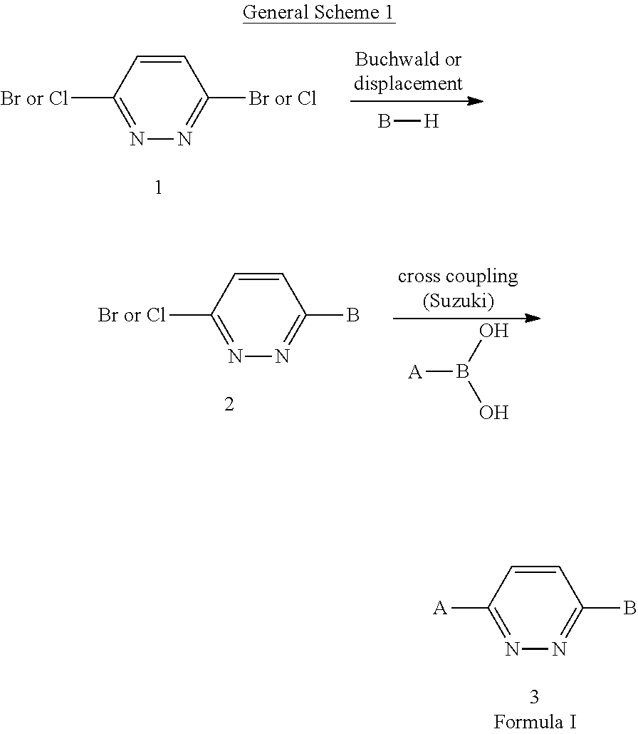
C1=CC([Br or Cl])=NN=C1[Br or Cl].B[H].[A]B(O)O.C1=CC([Br or Cl])=NN=C1B.C1=CC([A])=NN=C1B
